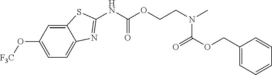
C12=CC=C(O[F3C])C=C1SC(NC(OCCN(C)C(=O)OCC1=CC=CC=C1)=O)=N2
